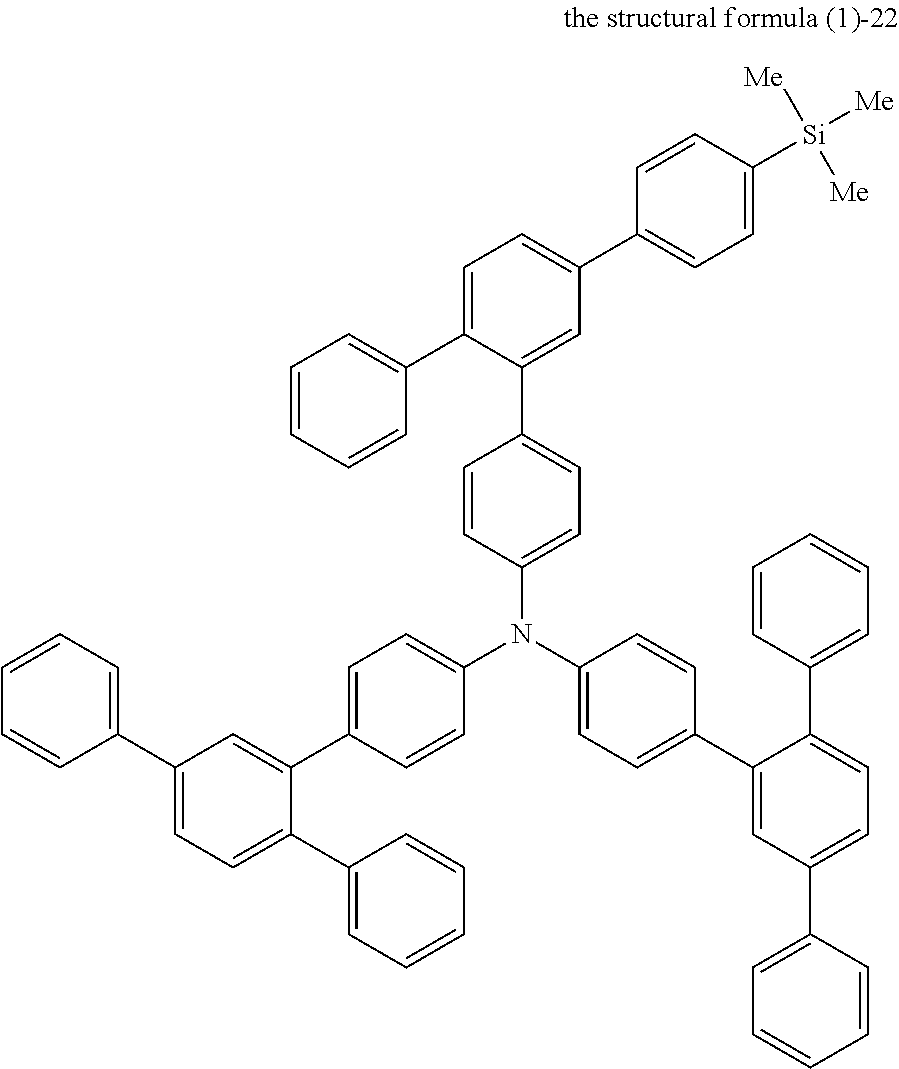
C1=C(C2=CC=CC=C2)C(C2=CC=C(N(C3=CC=C(C4=CC(C5=CC=CC=C5)=CC=C4C4=CC=CC=C4)C=C3)C3=CC=C(C4=CC(C5=CC=CC=C5)=CC=C4C4=CC=CC=C4)C=C3)C=C2)=CC(C2=CC=C([Si]([Me])([Me])[Me])C=C2)=C1
